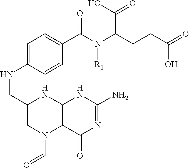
C1=C(NCC2CN(C=O)C3C(N2)NC(N)=NC3=O)C=CC(C(N(C(CCC(=O)O)C(O)=O)[R1])=O)=C1
